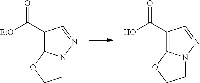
[EtO]C(C1=C2N(N=C1)CCO2)=O.OC(C1=C2N(N=C1)CCO2)=O
